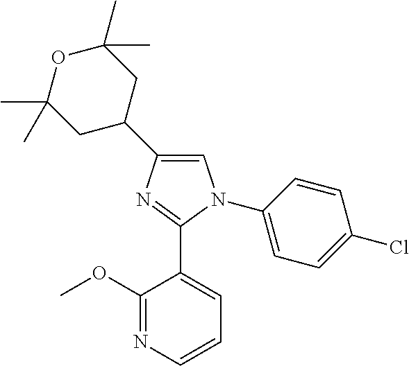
C1=C(C2CC(C)(C)OC(C)(C)C2)N=C(C2=CC=CN=C2OC)N1C1=CC=C(Cl)C=C1
